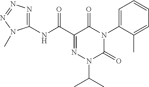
C1(NC(C2=NN(C(C)C)C(=O)N(C3=CC=CC=C3C)C2=O)=O)=NN=NN1C
